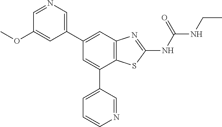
C1=NC=C(C2=CC3=C(C(C4=CC=CN=C4)=C2)SC(NC(NCC)=O)=N3)C=C1OC
